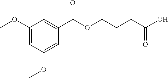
C1(OC)=CC(OC)=CC(C(OCCCC(O)=O)=O)=C1
